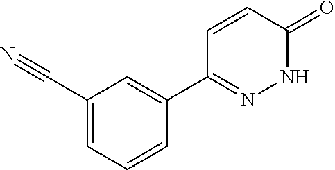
C1(C#N)=CC=CC(C2=NNC(=O)C=C2)=C1
